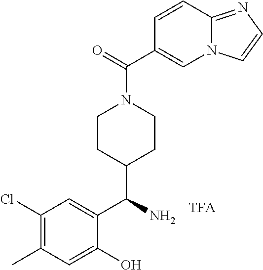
C1(Cl)=C(C)C=C(O)C(C(N)C2CCN(C(=O)C3=CN4C(=NC=C4)C=C3)CC2)=C1
